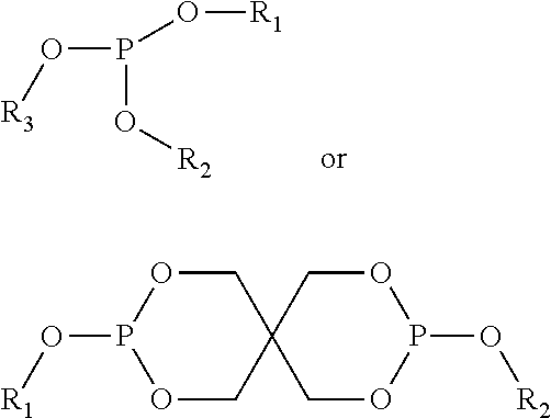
O(P(O[R2])O[R1])[R3].C1OP(O[R1])OCC12COP(O[R2])OC2
